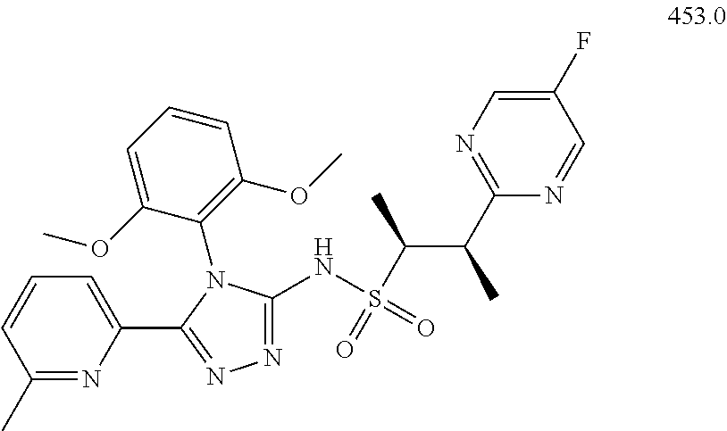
N1=C(C)C=CC=C1C1=NN=C(NS(=O)(C(C)C(C)C2=NC=C(F)C=N2)=O)N1C1=C(OC)C=CC=C1OC
